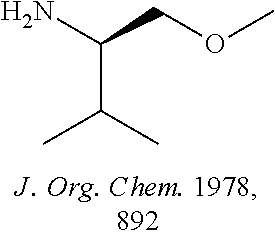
NC(COC)C(C)C
